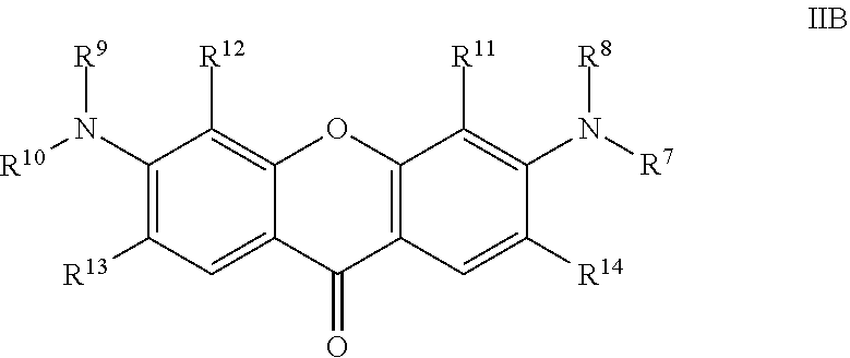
C1(N([R10])[R9])=C([R13])C=C2C(=C1[R12])OC1=C(C2=O)C=C([R14])C(N([R7])[R8])=C1[R11]
